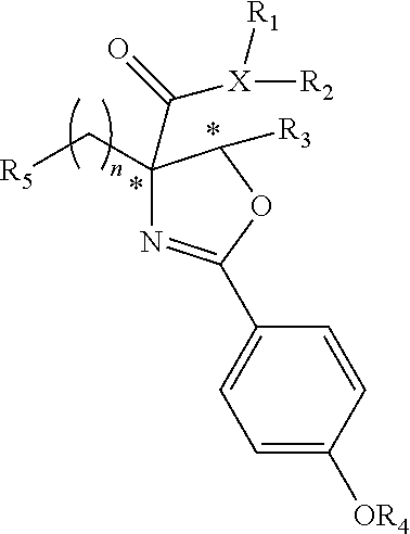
C1(C[R5])(C([X]([R1])[R2])=O)N=C(C2=CC=C([OR4])C=C2)OC1[R3]
